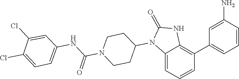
C1(=O)NC2=C(C3=CC=CC(N)=C3)C=CC=C2N1C1CCN(C(NC2=CC=C(Cl)C(Cl)=C2)=O)CC1
